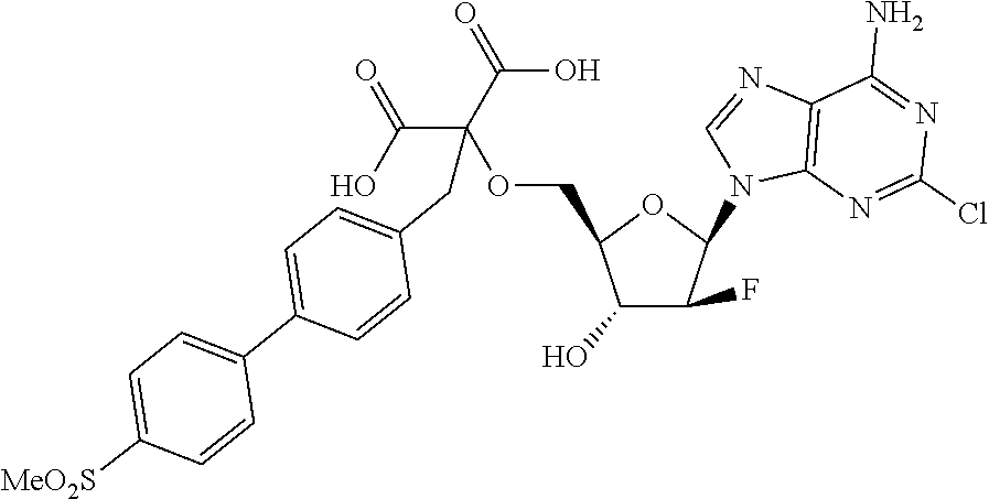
C1(O)C(F)C(N2C3=C(N=C2)C(N)=NC(Cl)=N3)OC1COC(C(O)=O)(C(O)=O)CC1=CC=C(C2=CC=C([MeO2S])C=C2)C=C1
